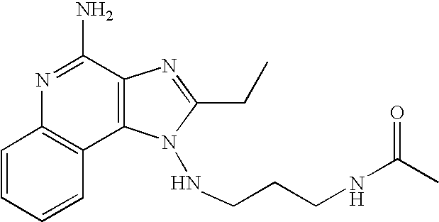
N1=C(N)C2=C(C3=C1C=CC=C3)N(NCCCNC(C)=O)C(CC)=N2
